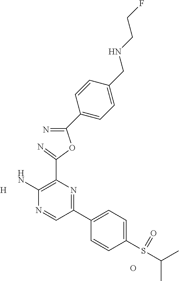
[H].O.C(=N)(OC(=N)C1=C(N)N=CC(C2=CC=C(S(C(C)C)=O)C=C2)=N1)C1=CC=C(CNCCF)C=C1
